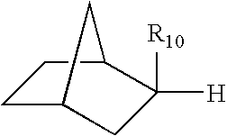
C1C2CC([R10])([H])C(C1)C2
